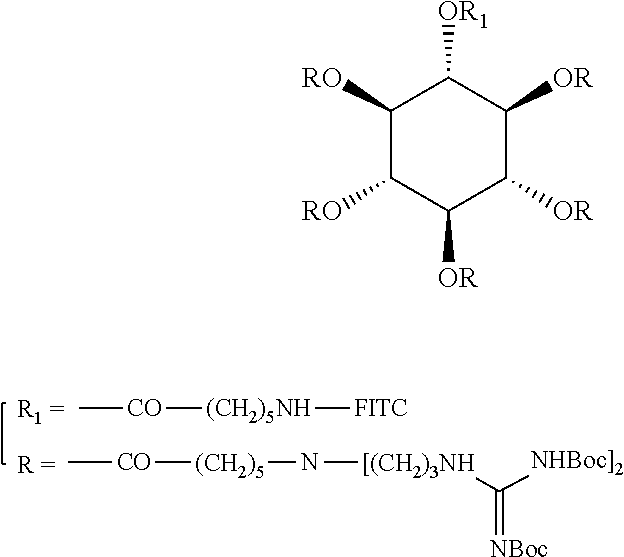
C[CO][(CH2)5]N[[(CH2)3NH]C([NHBoc]2])=[NBoc].C[CO][(CH2)5NH][FITC].C1([RO])C([RO])C([OR])C([OR])C([OR])C1[OR1]
